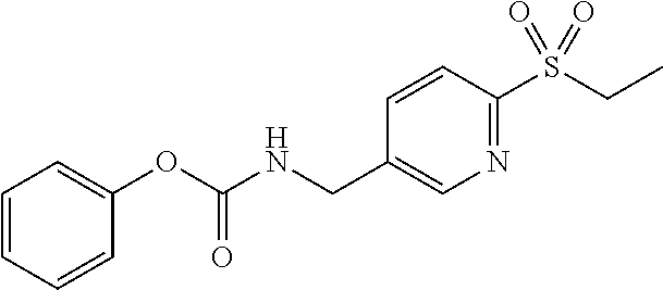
C1=CC=CC(OC(NCC2=CN=C(S(CC)(=O)=O)C=C2)=O)=C1
